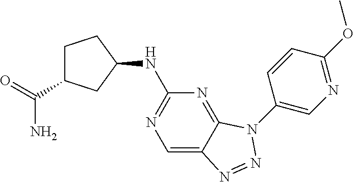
N(C1CC(C(N)=O)CC1)C1=NC=C2C(=N1)N(C1=CN=C(OC)C=C1)N=N2
